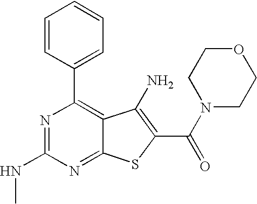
C1=CC(C2=C3C(=NC(NC)=N2)SC(C(=O)N2CCOCC2)=C3N)=CC=C1
